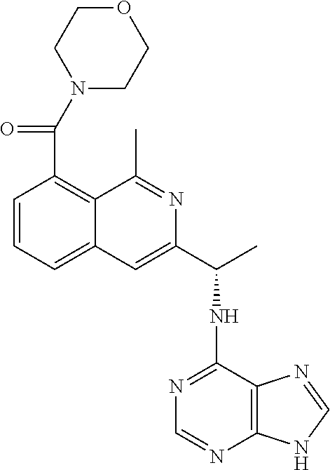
C1=CC=C2C(=C1C(=O)N1CCOCC1)C(C)=NC(C(C)NC1=NC=NC3=C1N=CN3)=C2
